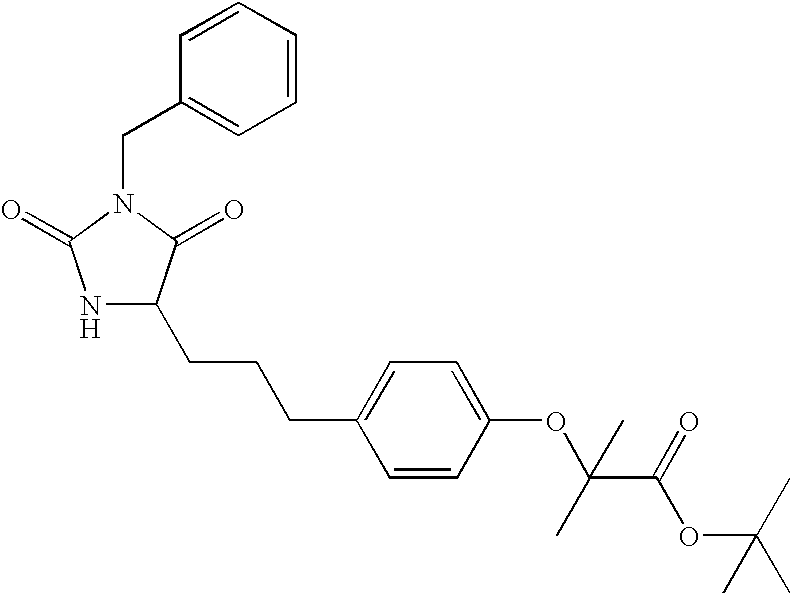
C(CCC1=CC=C(OC(C(=O)OC(C)(C)C)(C)C)C=C1)C1NC(=O)N(CC2=CC=CC=C2)C1=O
